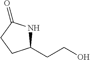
C1(CCO)NC(=O)CC1
